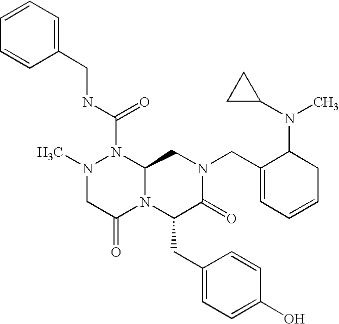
N1(C)CC(=O)N2C(N1C(NCC1=CC=CC=C1)=O)CN(CC1=CC=CCC1N(C1CC1)C)C(=O)C2CC1=CC=C(O)C=C1
